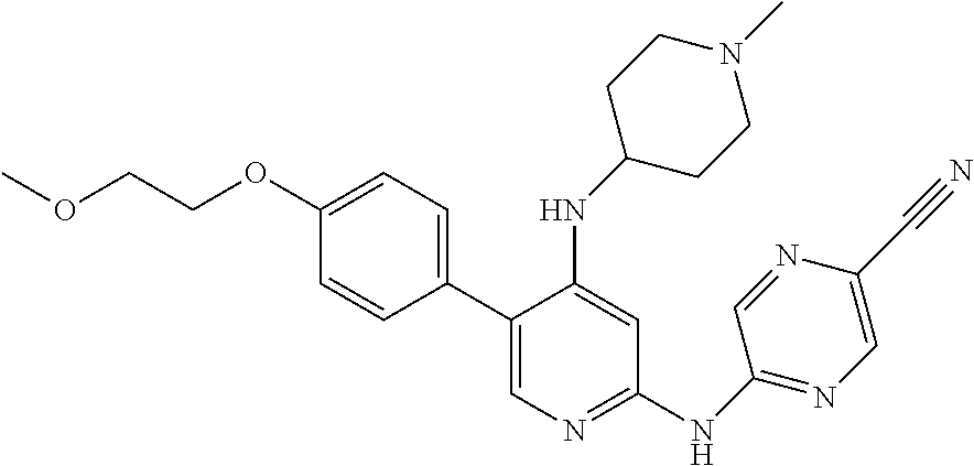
C1(C2=CC=C(OCCOC)C=C2)=CN=C(NC2=NC=C(C#N)N=C2)C=C1NC1CCN(C)CC1
